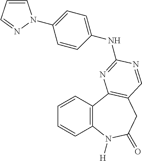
C1=CC2=C(C=C1)N([H])C(=O)CC1=C2N=C(NC2=CC=C(N3C=CC=N3)C=C2)N=C1
